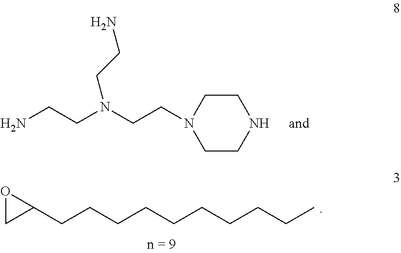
O1CC1CCCCCCCCCC.C1CNCCN1CCN(CCN)CCN
